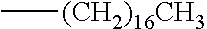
C[(CH2)16CH3]
